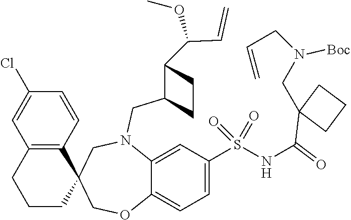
C12=C(C=CC(Cl)=C1)C1(CCC2)COC2=CC=C(S(NC(=O)C3(CN(CC=C)[Boc])CCC3)(=O)=O)C=C2N(CC2CCC2C(C=C)OC)C1
